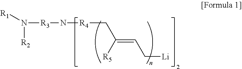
[R1]N([R2])[R3]N[R4]CC([R5])=CC[Li]
